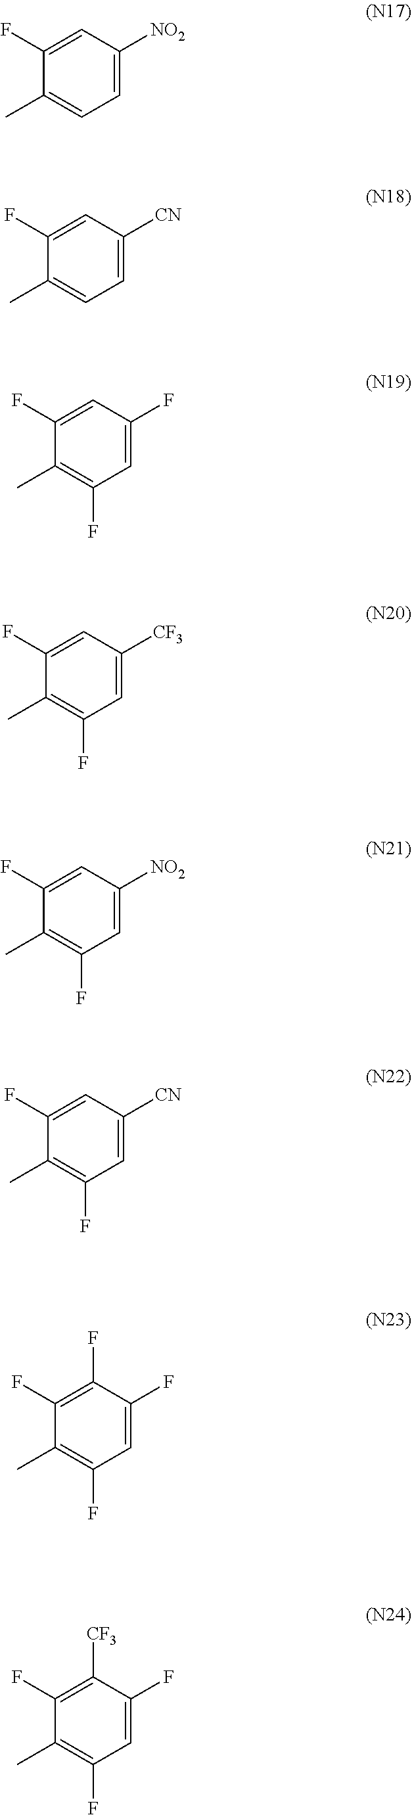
C1=C([NO2])C=C(F)C(C)=C1.C1=C([CN])C=C(F)C(C)=C1.C1=C(F)C=C(F)C(C)=C1F.C1=C([CF3])C=C(F)C(C)=C1F.C1=C([NO2])C=C(F)C(C)=C1F.C1=C([CN])C=C(F)C(C)=C1F.C1=C(F)C(F)=C(F)C(C)=C1F.C1=C(F)C([CF3])=C(F)C(C)=C1F
